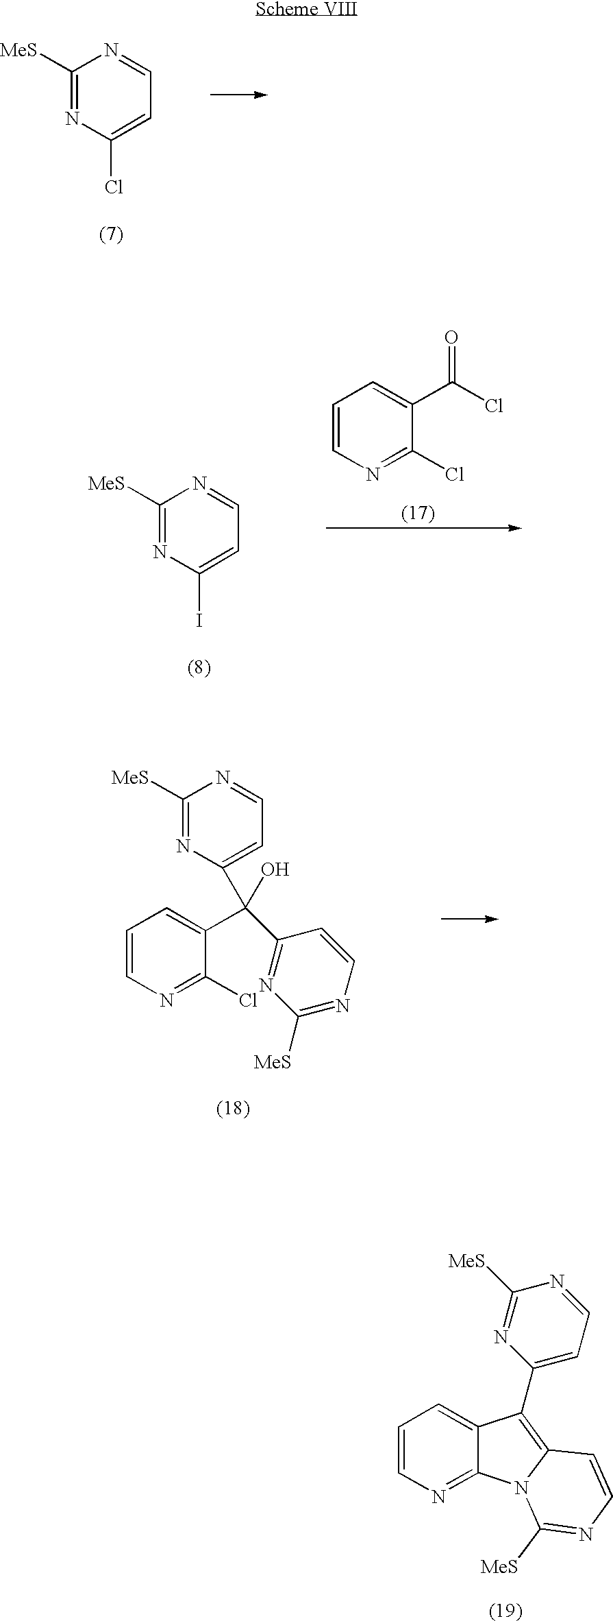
C1([MeS])=NC(Cl)=CC=N1.C1=CN=C(Cl)C(C(=O)Cl)=C1.C1([MeS])=NC(I)=CC=N1.C1([MeS])=NC(C(C2=CC=CN=C2Cl)(C2=NC([MeS])=NC=C2)O)=CC=N1.C1=CN=C2C(=C1)C(C1=CC=NC([MeS])=N1)=C1N2C([MeS])=NC=C1
